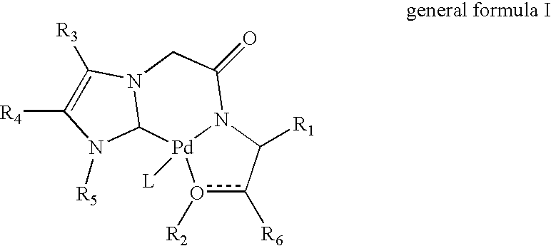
o1([R2])c([R6])C([R1])N2[Pd]1([L])C1N(CC2=O)C([R3])=C([R4])N1[R5]
